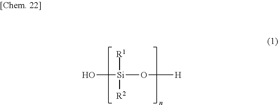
O[Si](O[H])([R1])[R2]
